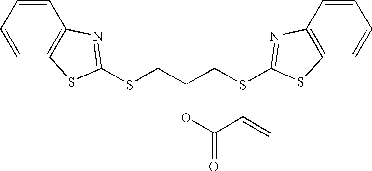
C(C(CSC1=NC2=C(C=CC=C2)S1)OC(=O)C=C)SC1=NC2=C(C=CC=C2)S1
